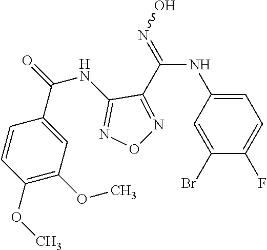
C1=C(NC(=NO)C2=NON=C2NC(=O)C2=CC(OC)=C(OC)C=C2)C=C(Br)C(F)=C1
